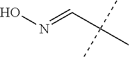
ON=CC(C)(C)C
